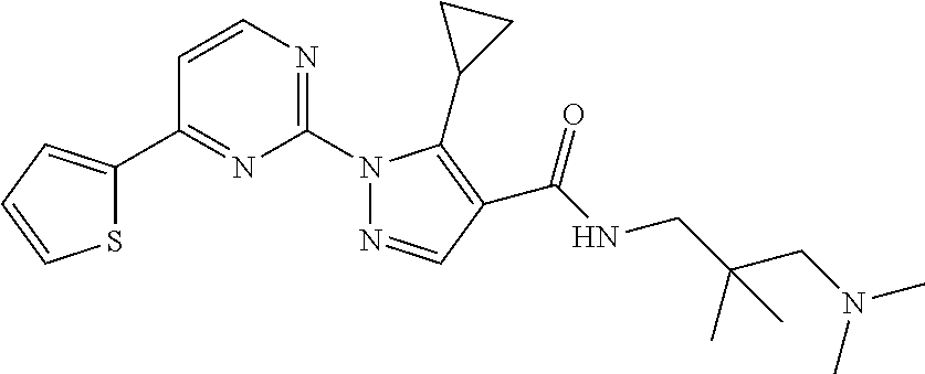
C1=CC(C2=CC=CS2)=NC(N2N=CC(C(NCC(CN(C)C)(C)C)=O)=C2C2CC2)=N1
